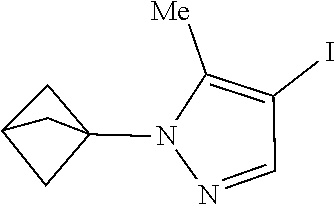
C1=NN(C23CC(C2)C3)C([Me])=C1I
